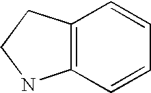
C12=C(C=CC=C1)NCC2
